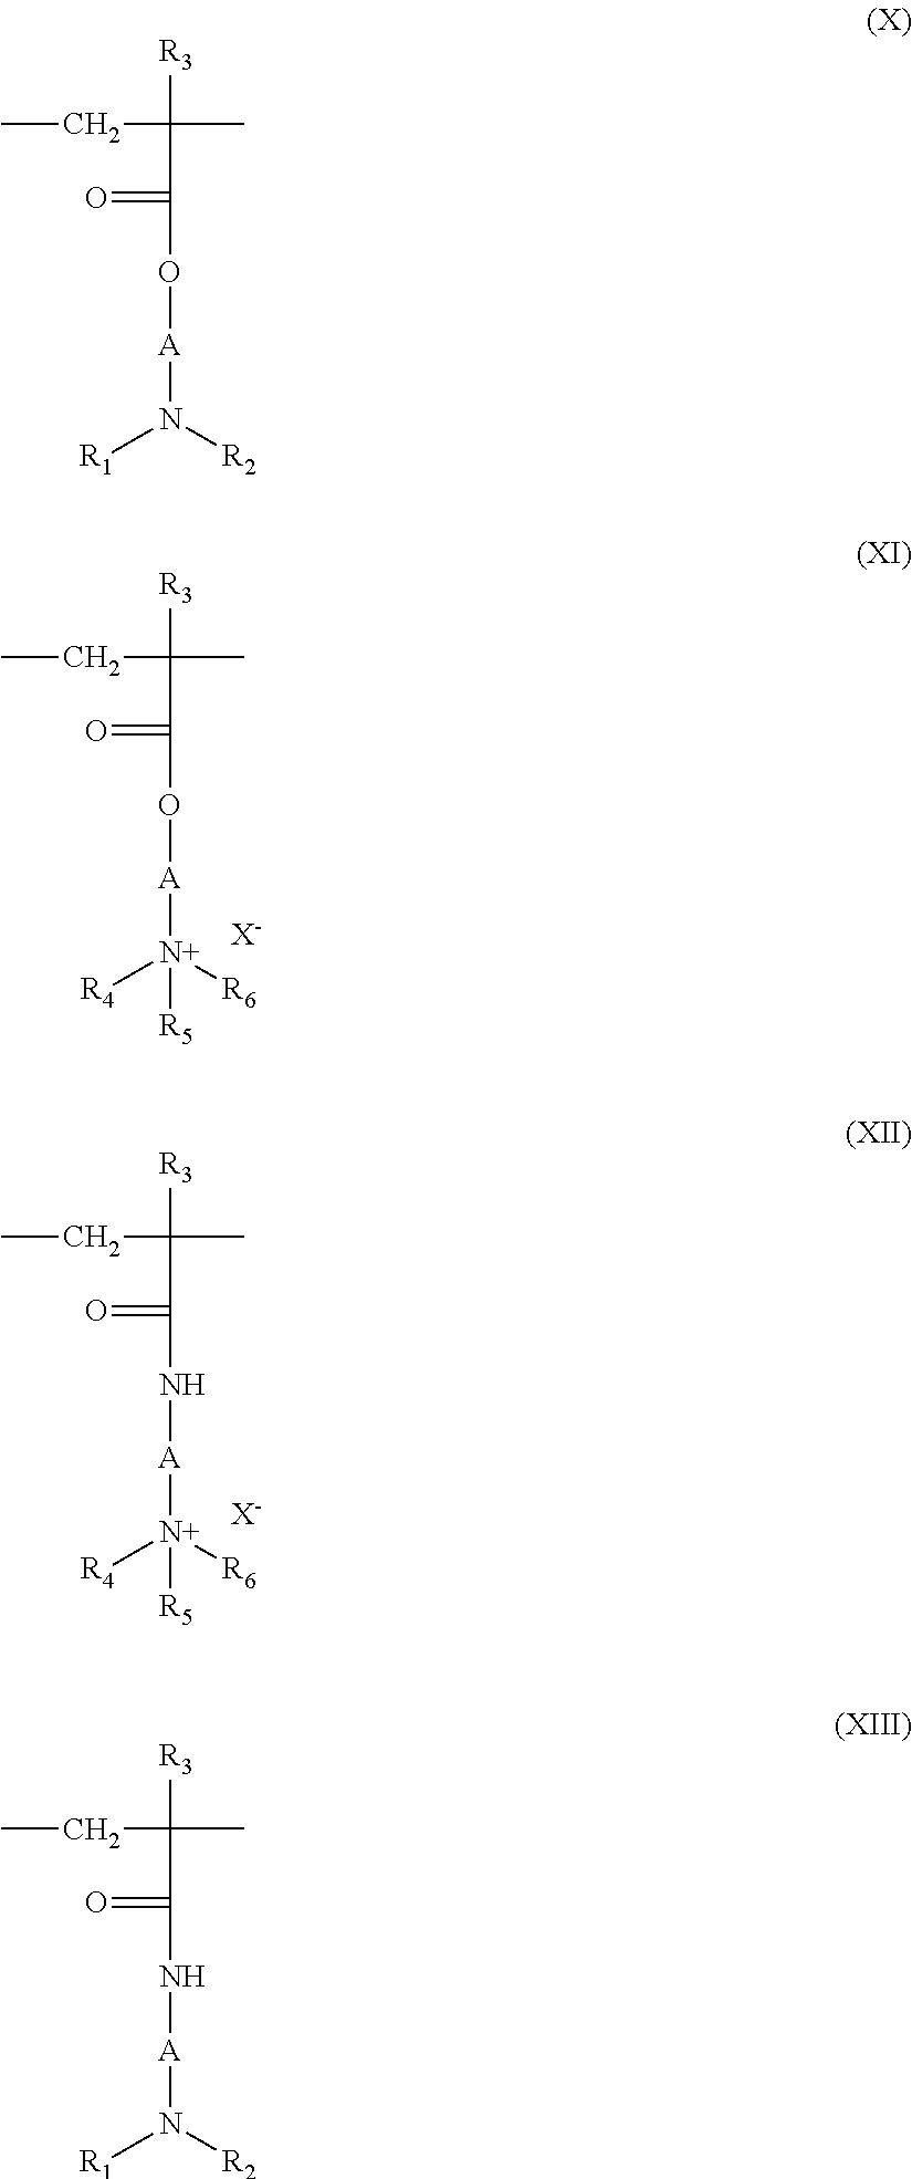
CCC(C)([R3])C(O[A][N+]([R4])([R6])[R5])=O.[X-].CCC(C)([R3])C(N[A][N+]([R4])([R6])[R5])=O.[X-].CCC(C)([R3])C(O[A]N([R1])[R2])=O.CCC(C)([R3])C(N[A]N([R1])[R2])=O
